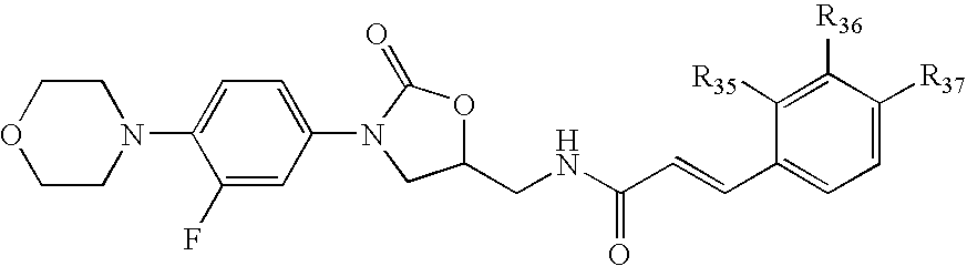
C1(F)=CC(N2CC(CNC(C=CC3=CC=C([R37])C([R36])=C3[R35])=O)OC2=O)=CC=C1N1CCOCC1
